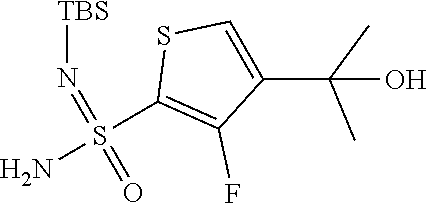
N(=S(C1=C(F)C(C(C)(O)C)=CS1)(=O)N)[TBS]
